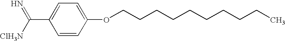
C1=CC(OCCCCCCCCCC)=CC=C1C([ClH3N])=N
